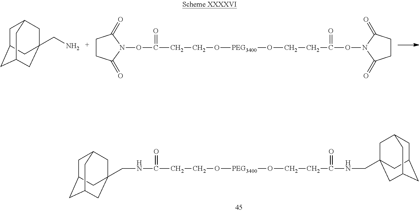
C(NC(=O)CCO[PEG3400]OCCC(=O)NCC12CC3CC(CC(C1)C3)C2)C12CC3CC(CC(C1)C3)C2.C1CC(=O)N(OC(=O)CCO[PEG3400]OCCC(=O)ON2C(=O)CCC2=O)C1=O.C1C2CC3CC(CN)(CC1C3)C2
